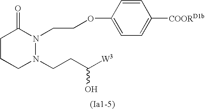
C1CCN(CCC([W3])O)N(CCOC2=CC=C([COORD1b])C=C2)C1=O
